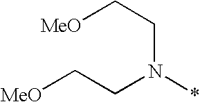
[MeO]CCN(*)CC[MeO]
